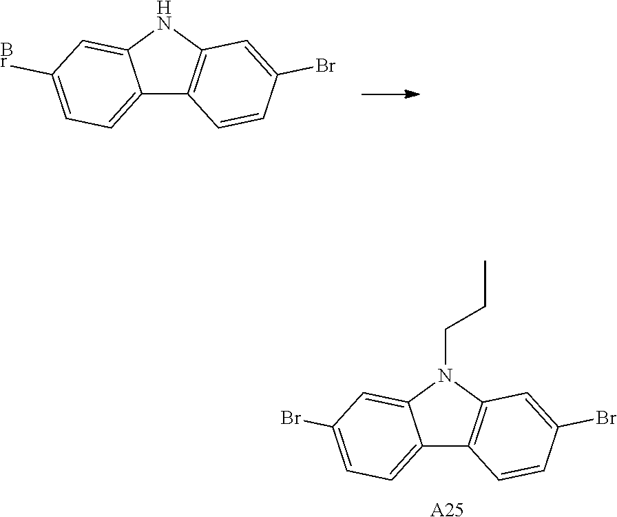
C12=CC=C(Br)C=C1NC1=C2C=CC(Br)=C1.C12=CC=C(Br)C=C1N(CCC)C1=C2C=CC(Br)=C1.[A25]
